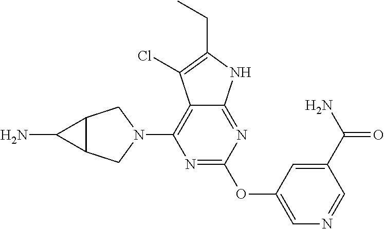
N1=C(OC2=CN=CC(C(=O)N)=C2)N=C2C(=C1N1CC3C(C1)C3N)C(Cl)=C(CC)N2
